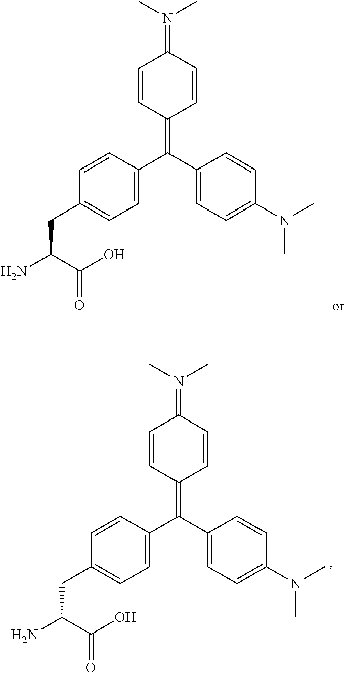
C1=CC(=C(C2=CC=C(CC(C(O)=O)N)C=C2)C2=CC=C(N(C)C)C=C2)C=CC1=N(C)C.C1=CC(=C(C2=CC=C(CC(C(O)=O)N)C=C2)C2=CC=C(N(C)C)C=C2)C=CC1=N(C)C
